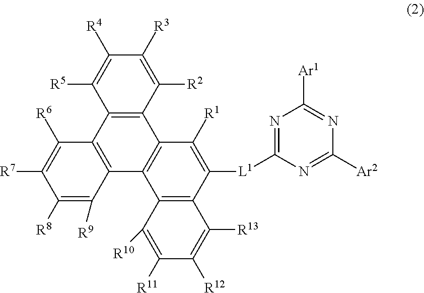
C1([R3])=C([R2])C2=C(C([R5])=C1[R4])C1=C(C3=C2C([R1])=C([L1]C2=NC([Ar1])=NC([Ar2])=N2)C2=C3C([R10])=C([R11])C([R12])=C2[R13])C([R9])=C([R8])C([R7])=C1[R6]
